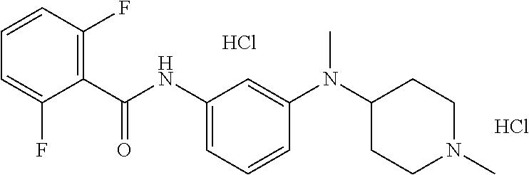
C1=CC(F)=C(C(NC2=CC=CC(N(C3CCN(C)CC3)C)=C2)=O)C(F)=C1.Cl.Cl
